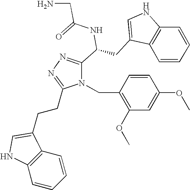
N1=C(CCC2=CNC3=C2C=CC=C3)N(CC2=C(OC)C=C(OC)C=C2)C(C(NC(=O)CN)CC2=CNC3=C2C=CC=C3)=N1
